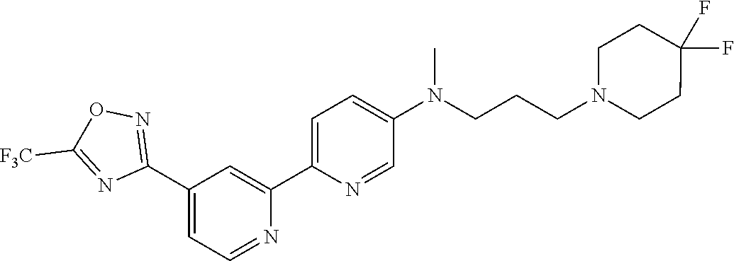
N1=CC=C(C2=NOC([F3C])=N2)C=C1C1=CC=C(N(CCCN2CCC(F)(F)CC2)C)C=N1
